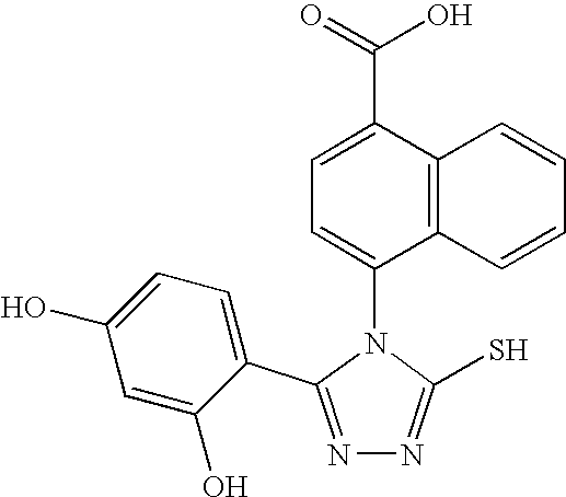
N1=C(C2=CC=C(O)C=C2O)N(C2=CC=C(C(O)=O)C3=C2C=CC=C3)C(S)=N1
